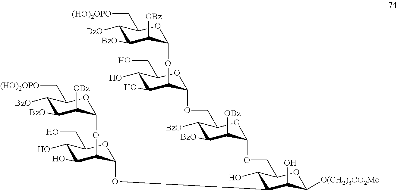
C1(O)C(OC2C(OC3C([OBz])C([BzO])C([BzO])C(C[(HO)2OPO])O3)C(O)C(O)C(CO)O2)C(O)C([O(CH2)3CO2Me])OC1COC1C([OBz])C([BzO])C([BzO])C(COC2C(OC3C([OBz])C([BzO])C([BzO])C(C[(HO)2OPO])O3)C(O)C(O)C(CO)O2)O1
